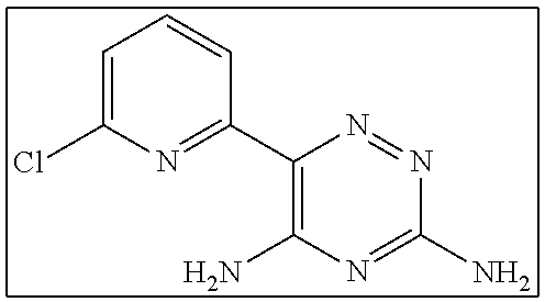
C1(C2=NC(Cl)=CC=C2)=C(N)N=C(N)N=N1
